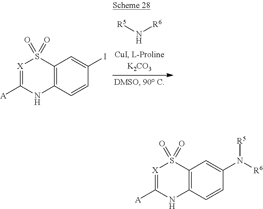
C12=C(C=CC(I)=C1)NC([A])=[X]S2(=O)=O.[R5]N[R6].C12=C(C=CC(N([R5])[R6])=C1)NC([A])=[X]S2(=O)=O
